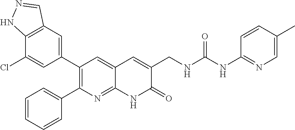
C12=C(C=C(C3=C(C4=CC=CC=C4)N=C4C(=C3)C=C(CNC(NC3=NC=C(C)C=C3)=O)C(=O)N4)C=C1Cl)C=NN2
